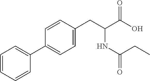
C1=CC=CC(C2=CC=C(CC(C(O)=O)NC(=O)CC)C=C2)=C1
